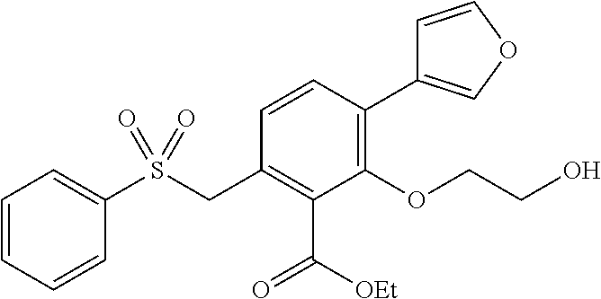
C1=CC=CC(S(CC2=C(C(=O)[OEt])C(OCCO)=C(C3=COC=C3)C=C2)(=O)=O)=C1
